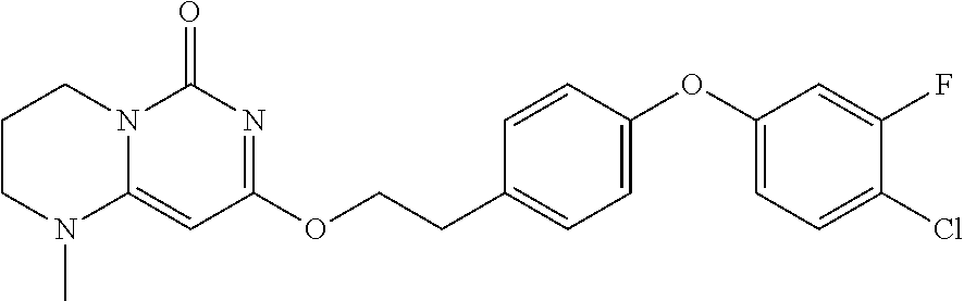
C1CN(C)C2=CC(OCCC3=CC=C(OC4=CC=C(Cl)C(F)=C4)C=C3)=NC(=O)N2C1
